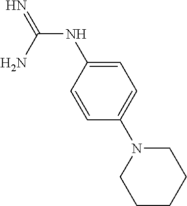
C1=C(N2CCCCC2)C=CC(NC(=N)N)=C1
